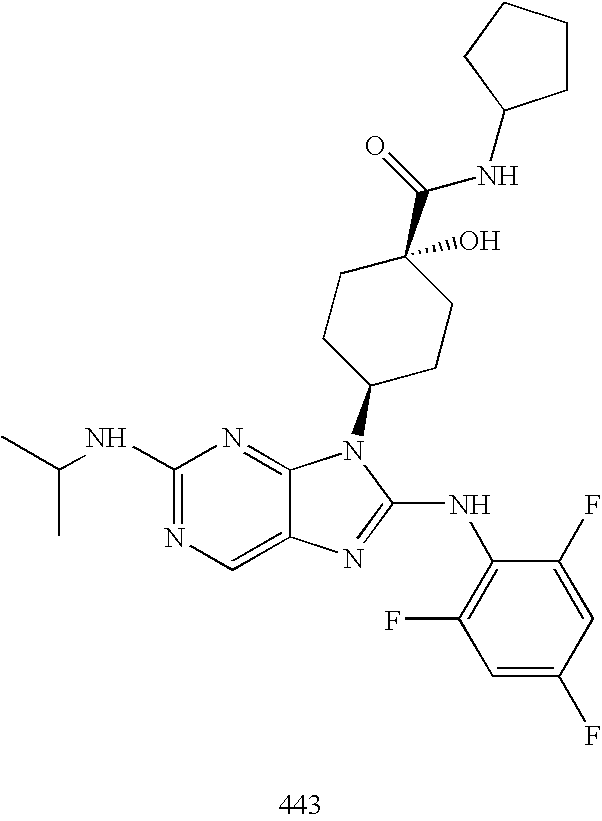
C1(NC(C)C)=NC=C2C(=N1)N(C1CCC(C(=O)NC3CCCC3)(O)CC1)C(NC1=C(F)C=C(F)C=C1F)=N2
